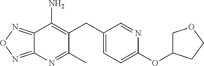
C1(CC2=C(N)C3=NON=C3N=C2C)=CC=C(OC2COCC2)N=C1
